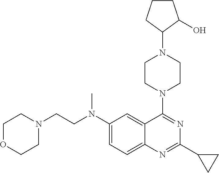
C1OCCN(CCN(C2=CC=C3C(=C2)C(N2CCN(C4C(O)CCC4)CC2)=NC(C2CC2)=N3)C)C1
